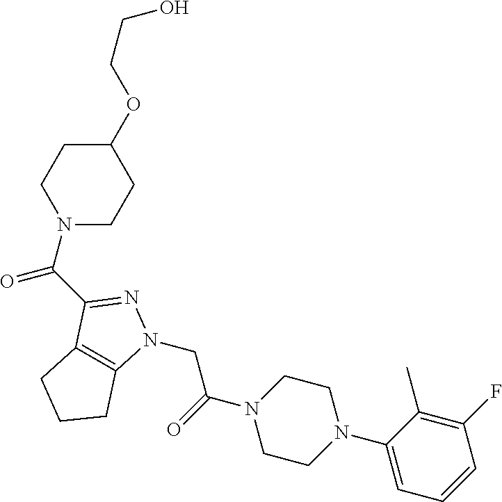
C(N1CCC(OCCO)CC1)(=O)C1=NN(CC(N2CCN(C3=CC=CC(F)=C3C)CC2)=O)C2=C1CCC2
